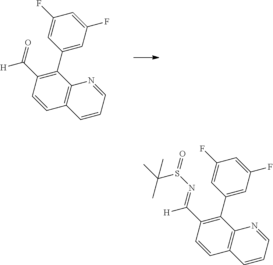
C12=C(C(C3=CC(F)=CC(F)=C3)=C(C(=O)[H])C=C1)N=CC=C2.C12=C(C(C3=CC(F)=CC(F)=C3)=C(C(=NS(=O)C(C)(C)C)[H])C=C1)N=CC=C2
